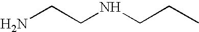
NCCNCCC
